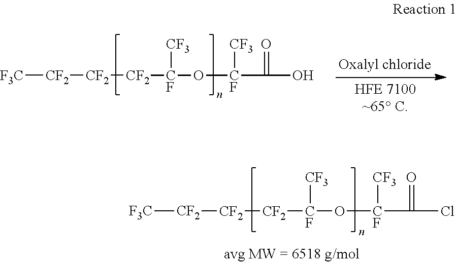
[F3C][CF2][CF2][CF2][CF]([CF3])O[CF]([CF3])C(=O)O.[F3C][CF2][CF2][CF2][CF]([CF3])O[CF]([CF3])C(=O)Cl
